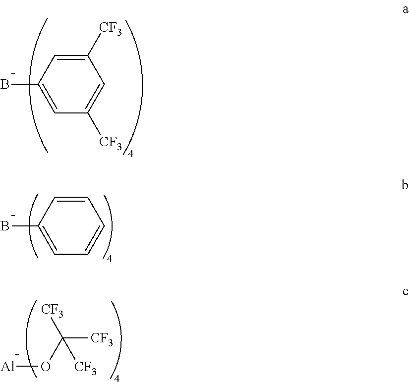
C1=C([CF3])C=C(B)C=C1[CF3].C1=CC=C(B)C=C1.[Al]OC([CF3])([CF3])[CF3]
